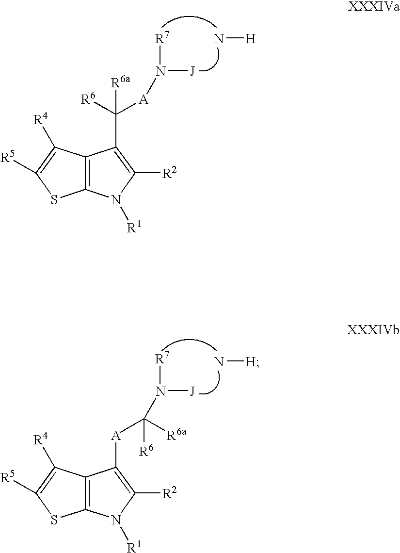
C12=C(N([R1])C([R2])=C1C([R6])([A]N([R7])[J])[R6a])SC([R5])=C2[R4].N[H].C12=C(N([R1])C([R2])=C1[A]C([R6a])([R6])N([R7])[J])SC([R5])=C2[R4].N[H]
